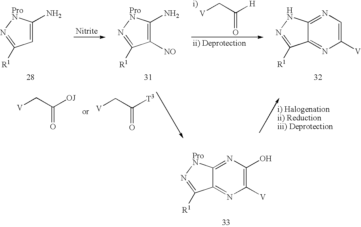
C1=C(N)[ProN]N=C1[R1].C1([NO])=C(N)[ProN]N=C1[R1].C(C([H])=O)[V].C12=NC([V])=CN=C1NN=C2[R1].C(C([OJ])=O)[V].C(C([T3])=O)[V].C12=NC([V])=C(O)N=C1[ProN]N=C2[R1]
